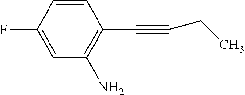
C1=CC(F)=CC(N)=C1C#CCC
